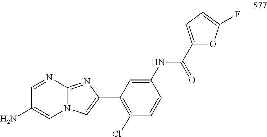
C1(Cl)=C(C2=CN3C(=N2)N=CC(N)=C3)C=C(NC(C2=CC=C(F)O2)=O)C=C1
